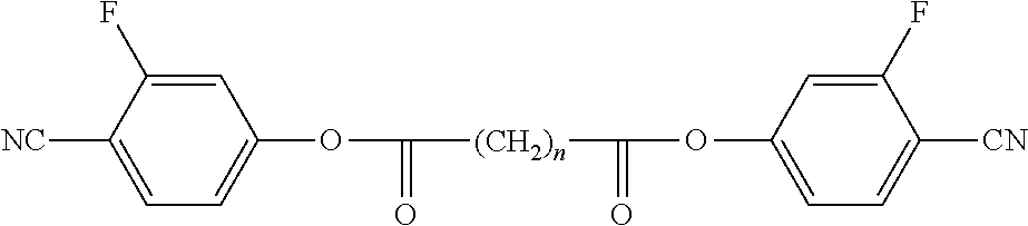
[NC]C1=CC=C(OC([(CH2)n]C(=O)OC2=CC=C([CN])C(F)=C2)=O)C=C1F
